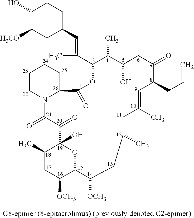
C1(O)C([H3CO])CC(C=C(C)C2C(C)C(O)CC(=O)C(CC=C)C=C(C)CC(C)CC([OCH3])C3C([OCH3])CC(C)C(O)(C(=O)C(=O)N4C(C(=O)O2)CCCC4)O3)CC1
